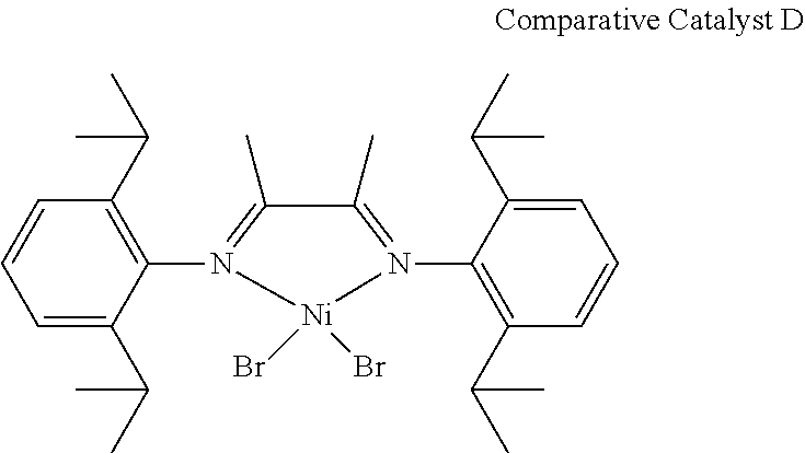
CC1=N(C2=C(C(C)C)C=CC=C2C(C)C)[Ni](Br)(Br)N(C2=C(C(C)C)C=CC=C2C(C)C)=C1C
